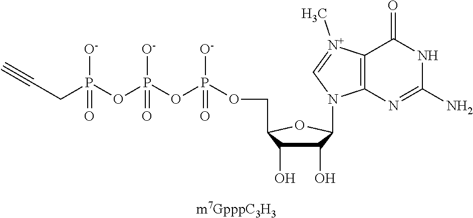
C1(O)C(O)C(COP(OP(OP(CC#C)([O-])=O)([O-])=O)([O-])=O)OC1N1C2=C([N+](C)=C1)C(=O)NC(N)=N2
